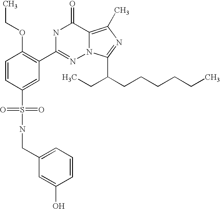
C1=CC(S(NCC2=CC=CC(O)=C2)(=O)=O)=CC(C2=NN3C(=C(C)N=C3C(CCCCCC)CC)C(=O)N2)=C1OCC
